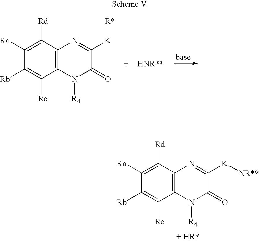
C1([Ra])=C([Rd])C2=C(C([Rc])=C1[Rb])N([R4])C(=O)C([K][NR**])=N2.C1([Ra])=C([Rd])C2=C(C([Rc])=C1[Rb])N([R4])C(=O)C([K][R*])=N2
